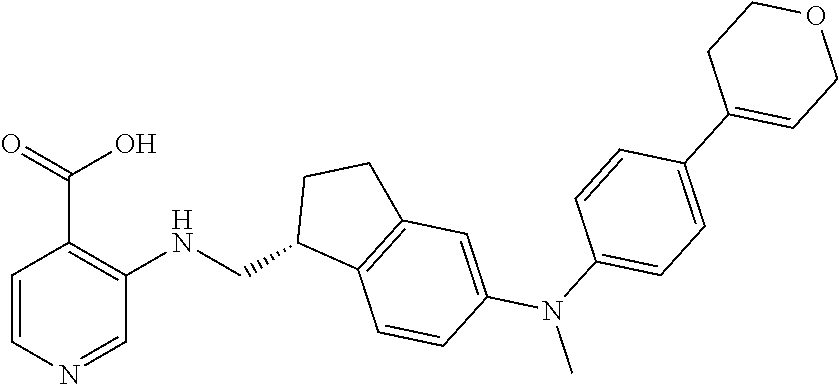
C1=CN=CC(NCC2C3=C(CC2)C=C(N(C)C2=CC=C(C4=CCOCC4)C=C2)C=C3)=C1C(=O)O
